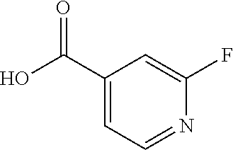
C1=C(C(O)=O)C=C(F)N=C1
